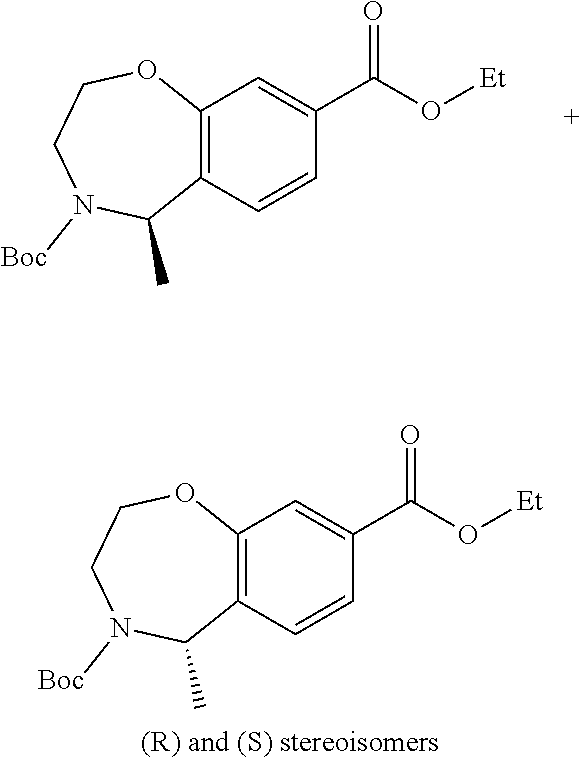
C12=C(C=C(C(O[Et])=O)C=C1)OCCN([Boc])C2C.C12=C(C=C(C(O[Et])=O)C=C1)OCCN([Boc])C2C
